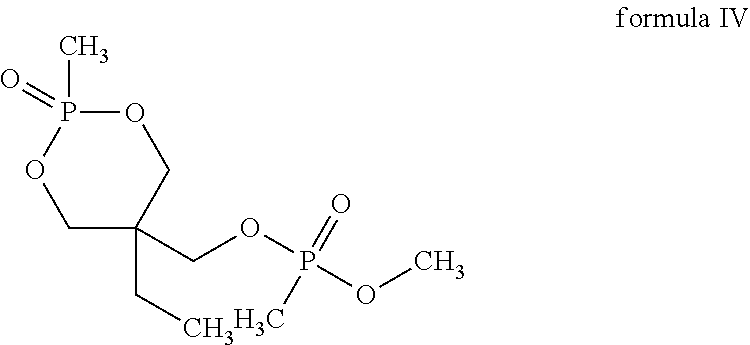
O1P(C)(=O)OCC(CC)(COP(OC)(=O)C)C1
